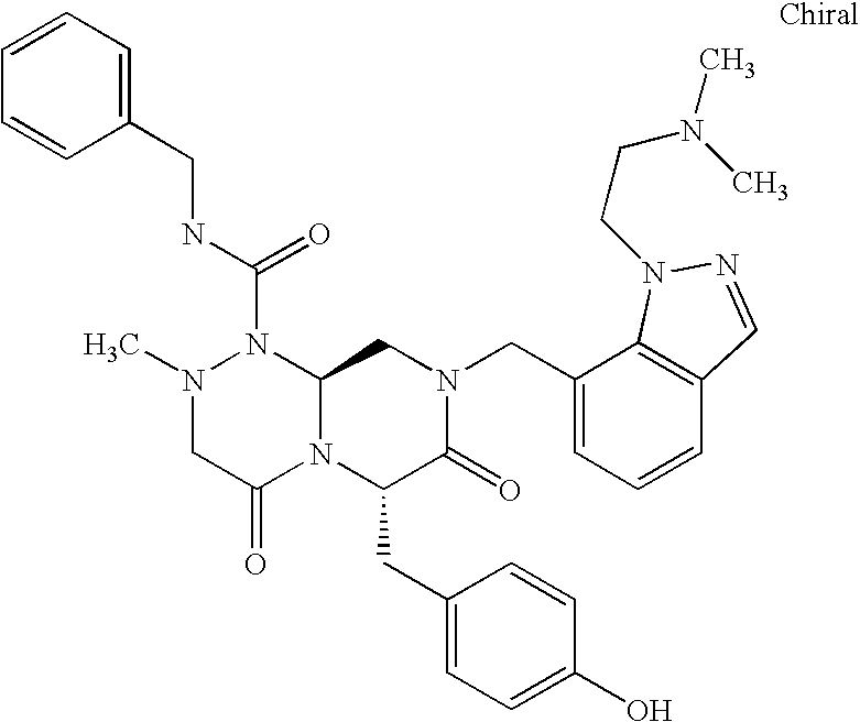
N(C(N1N(C)CC(=O)N2C1CN(CC1=CC=CC3=C1N(CCN(C)C)N=C3)C(=O)C2CC1=CC=C(O)C=C1)=O)CC1=CC=CC=C1
